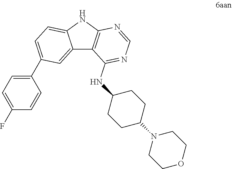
C1COCCN1C1CCC(NC2=NC=NC3=C2C2=CC(C4=CC=C(F)C=C4)=CC=C2N3)CC1
